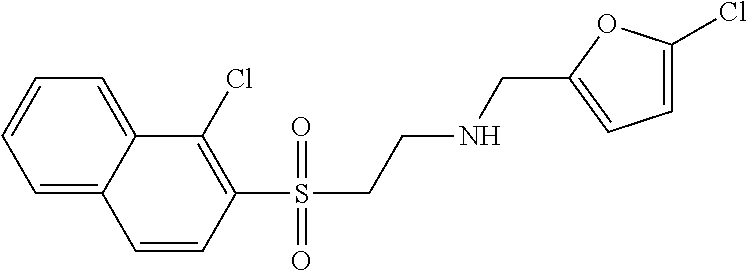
C1=C2C(=CC=C1)C(Cl)=C(S(CCNCC1=CC=C(Cl)O1)(=O)=O)C=C2
